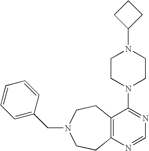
C1CC(N2CCN(C3=NC=NC4=C3CCN(CC3=CC=CC=C3)CC4)CC2)C1
